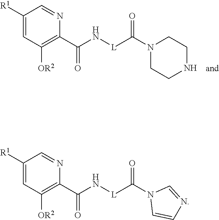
C1([R1])=CC([OR2])=C(C(N[L]C(=O)N2CCNCC2)=O)N=C1.C1([R1])=CC([OR2])=C(C(N[L]C(=O)N2C=CN=C2)=O)N=C1
